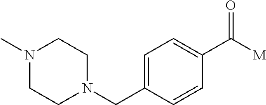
N1(C)CCN(CC2=CC=C(C([M])=O)C=C2)CC1
